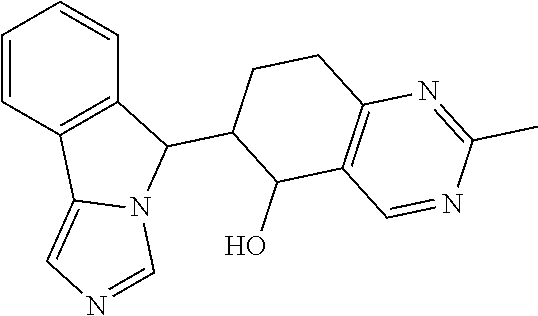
C1=CC2=C(C=C1)C(C1CCC3=C(C1O)C=NC(C)=N3)N1C2=CN=C1
